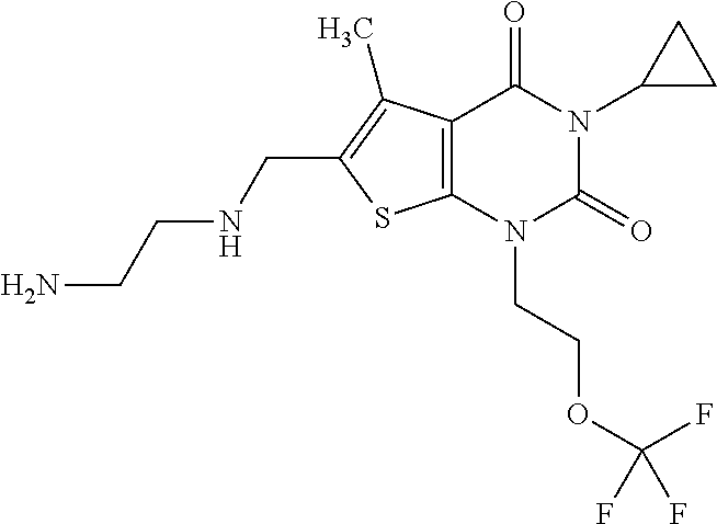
C12=C(N(CCOC(F)(F)F)C(=O)N(C3CC3)C1=O)SC(CNCCN)=C2C
